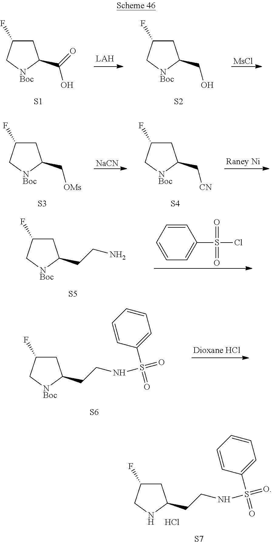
C1C(F)C[NBoc]C1C(=O)O.[S1].C1C(F)C[NBoc]C1CO.[S2].[MsCl].[NaCN].[Raney Ni].C1C(F)C[NBoc]C1C[CN].[S4].C1C(F)C[NBoc]C1C[OMs].[S3].C1=CC=CC=C1S(Cl)(=O)=O.C1C(F)C[NBoc]C1CCN.[S5].C1C(F)C[NBoc]C1CCNS(=O)(C1=CC=CC=C1)=O.[S6].C1C(F)CNC1CCNS(=O)(C1=CC=CC=C1)=O.[S7].Cl
